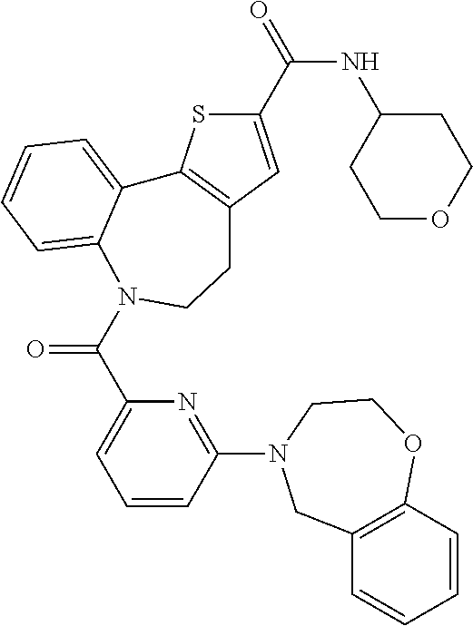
C1(C(=O)NC2CCOCC2)=CC2=C(S1)C1=CC=CC=C1N(C(C1=CC=CC(N3CCOC4=C(C=CC=C4)C3)=N1)=O)CC2
